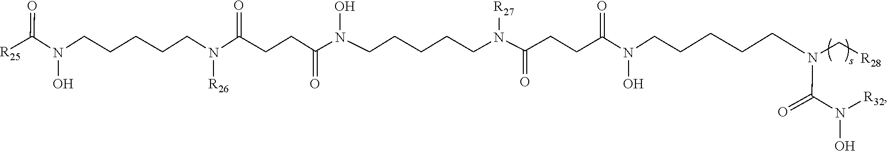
C(N(CCCCCN(O)C(CCC(N([R27])CCCCCN(O)C(CCC(N([R26])CCCCCN(O)C(=O)[R25])=O)=O)=O)=O)C[R28])(N(O)[R32])=O
